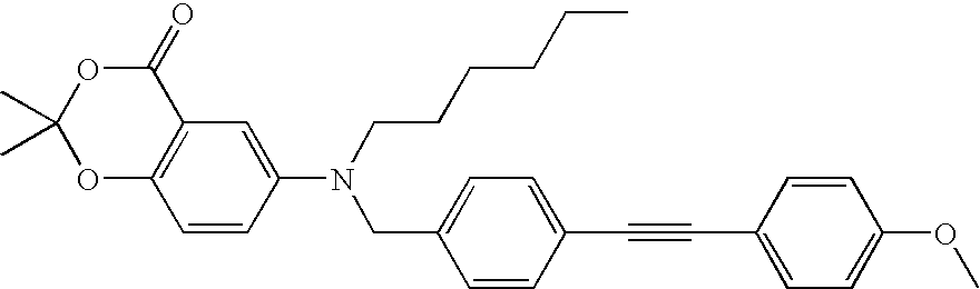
C1=CC(C#CC2=CC=C(OC)C=C2)=CC=C1CN(C1=CC2=C(C=C1)OC(C)(C)OC2=O)CCCCCC
